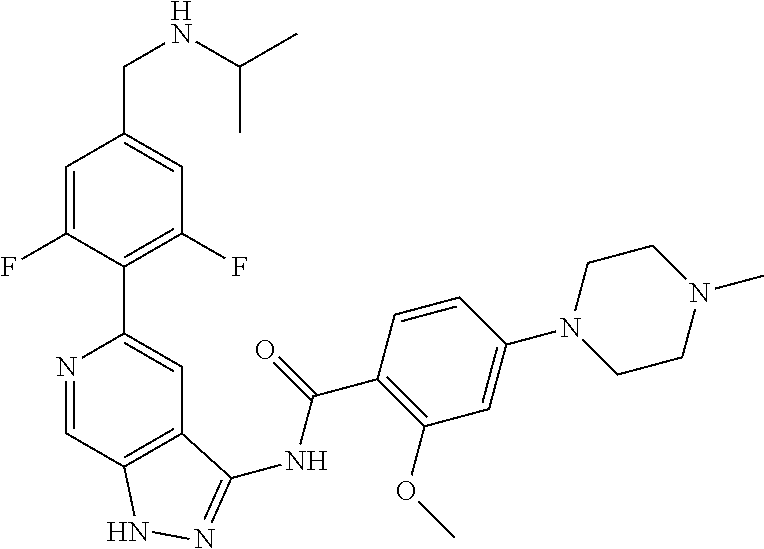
N1=CC2=C(C=C1C1=C(F)C=C(CNC(C)C)C=C1F)C(NC(C1=C(OC)C=C(N3CCN(C)CC3)C=C1)=O)=NN2
